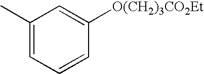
C1(C)=CC=CC([O(CH2)3CO2Et])=C1
